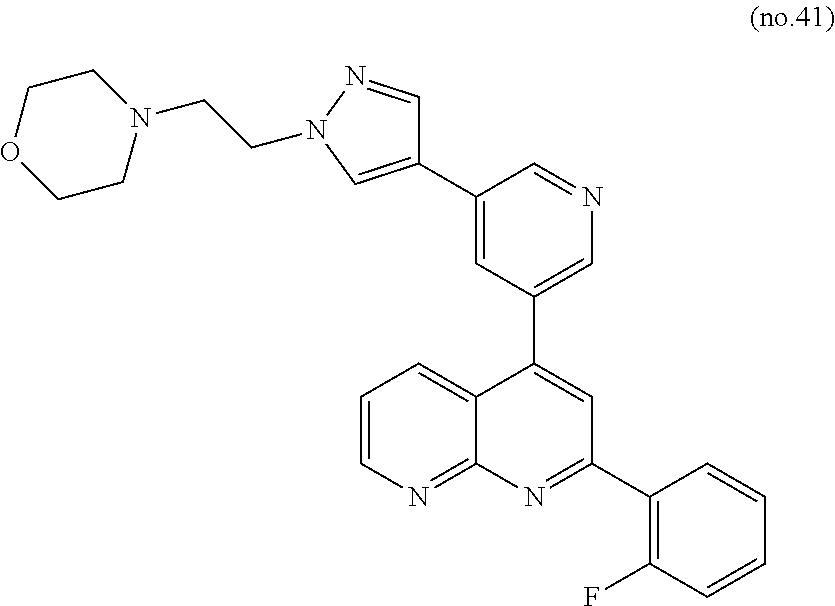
C1=CN=C2C(=C1)C(C1=CN=CC(C3=CN(CCN4CCOCC4)N=C3)=C1)=CC(C1=C(F)C=CC=C1)=N2
